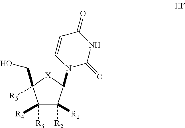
C1([R3])([R4])C([R2])([R1])C(N2C(=O)NC(=O)C=C2)[X]C1([R5])CO
